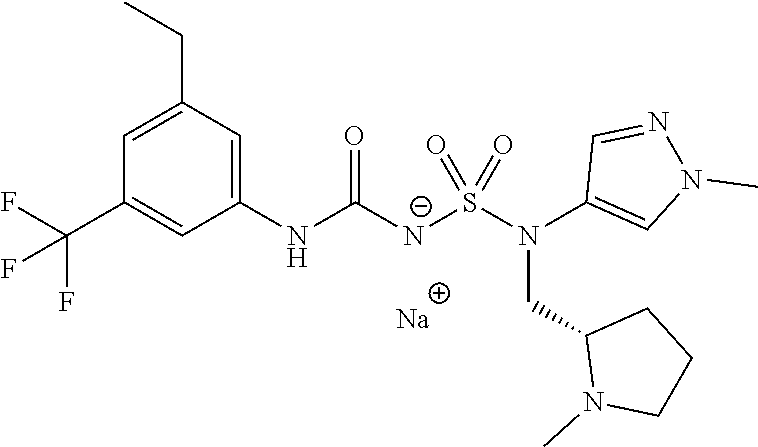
[Na].C1(NC([N-]S(N(C2=CN(C)N=C2)CC2N(C)CCC2)(=O)=O)=O)=CC(CC)=CC(C(F)(F)F)=C1
